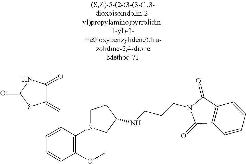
C1(=CC2=CC=CC(OC)=C2N2CCC(NCCCN3C(=O)C4=C(C=CC=C4)C3=O)C2)C(=O)NC(=O)S1
